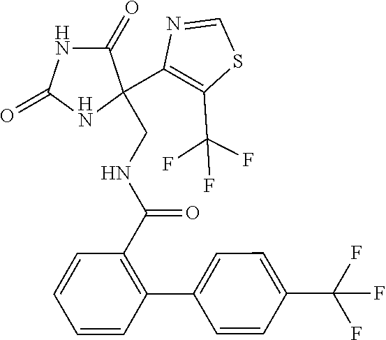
C1=CC=CC(C2=CC=C(C(F)(F)F)C=C2)=C1C(=O)NCC1(C2=C(C(F)(F)F)SC=N2)C(=O)NC(=O)N1
